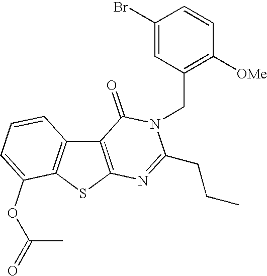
C12=C(SC3=C1C=CC=C3OC(C)=O)N=C(CCC)N(CC1=C([OMe])C=CC(Br)=C1)C2=O
